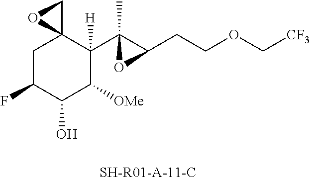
C1C(F)C(O)C([OMe])C(C2(C)C(CCOC[CF3])O2)([H])C12CO2
